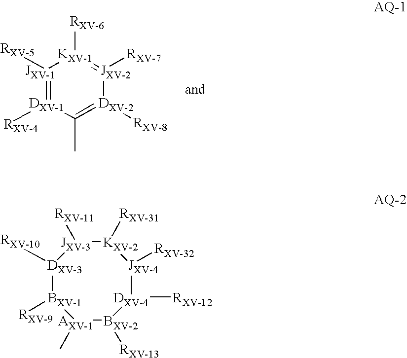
[DXV-3]1([RXV-10])[BXV-1]([RXV-9])[AXV-1](C)[BXV-2]([RXV-13])[DXV-4]([RXV-12])[JXV-4]([RXV-32])[KXV-2]([RXV-31])[JXV-3]1[RXV-11].[JXV-1]1([RXV-5])=[DXV-1]([RXV-4])C(C)=[DXV-2]([RXV-8])[JXV-2]([RXV-7])=[KXV-1]1[RXV-6]
